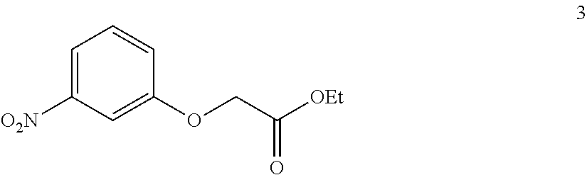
C1=C([O2N])C=C(OCC([OEt])=O)C=C1
